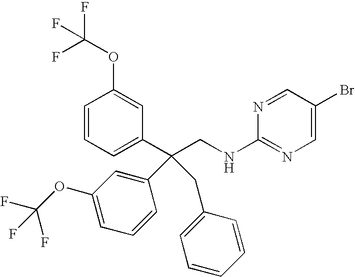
C1=CC=C(C(CNC2=NC=C(Br)C=N2)(C2=CC(OC(F)(F)F)=CC=C2)CC2=CC=CC=C2)C=C1OC(F)(F)F
